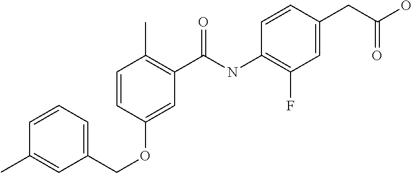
C1=CC=C(COC2=CC(C(NC3=C(F)C=C(CC(O)=O)C=C3)=O)=C(C)C=C2)C=C1C
